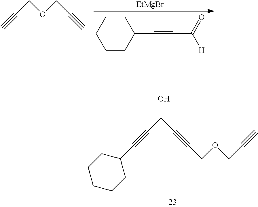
C1(C#CC([H])=O)CCCCC1.[EtMgBr].C(C#C)OCC#C.C(C#CC1CCCCC1)(C#CCOCC#C)O
